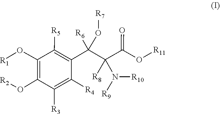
N([R10])([R9])C(C(C1=C([R5])C(O[R1])=C(O[R2])C([R3])=C1[R4])([R6])O[R7])(C(=O)O[R11])[R8]
